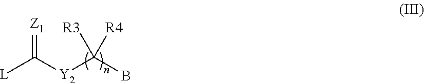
[L]C(=[Z1])[Y2]C(B)([R3])[R4]
